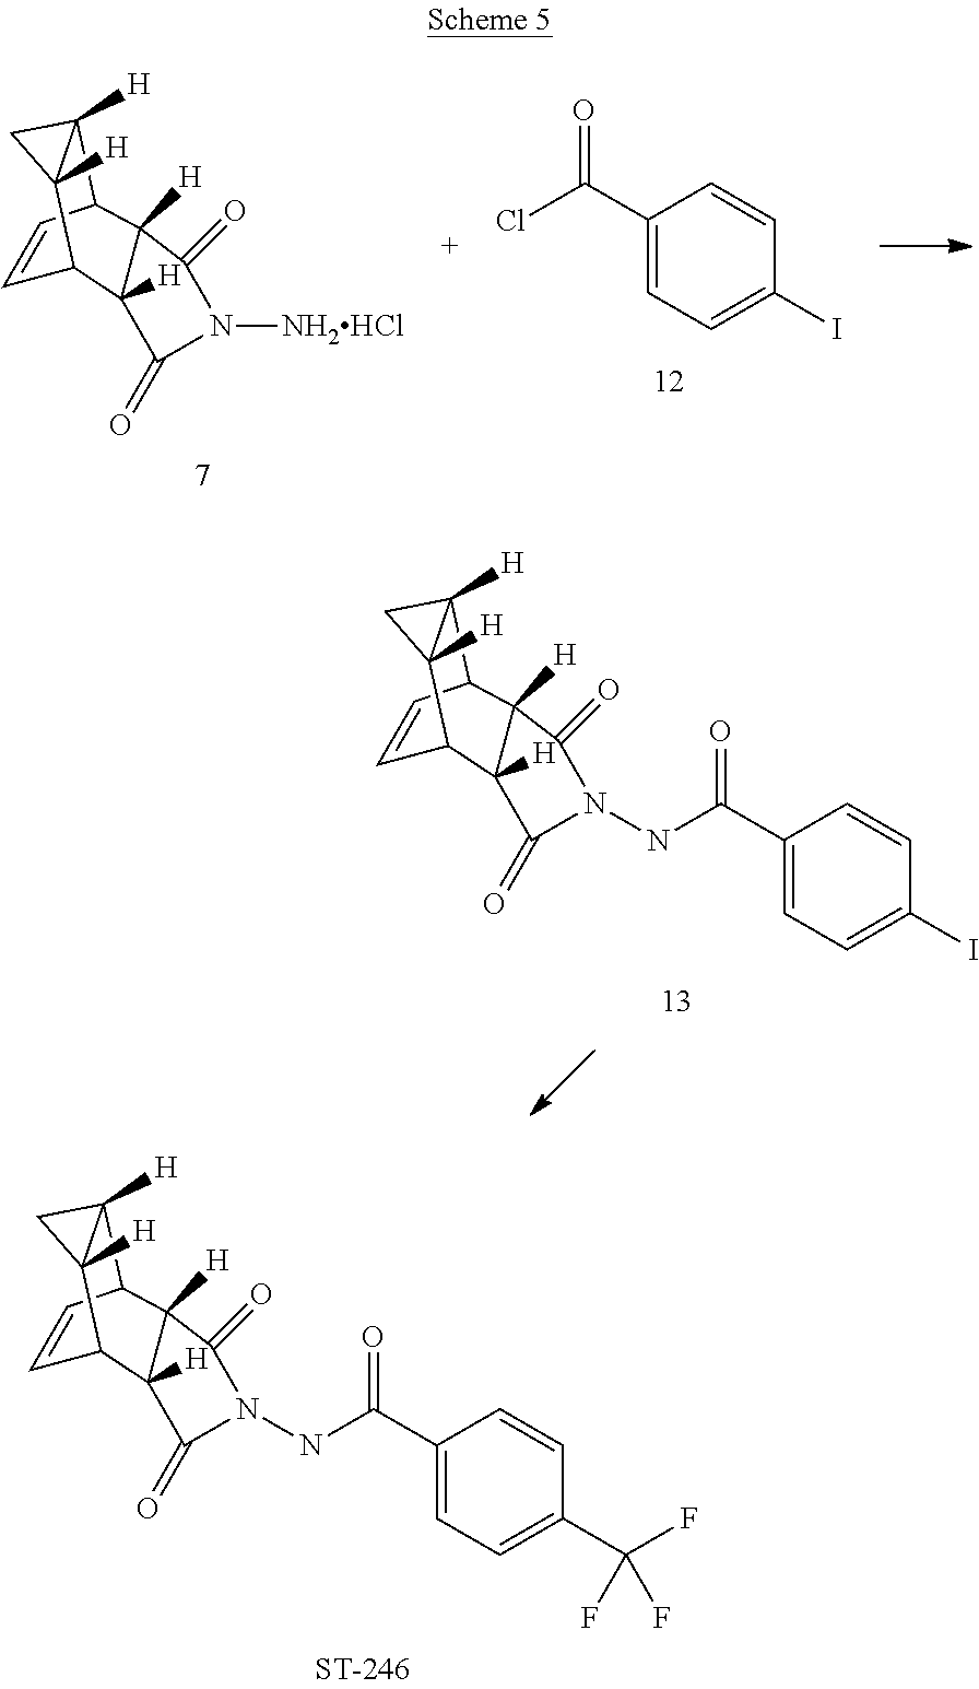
C1(=O)C2([H])C3C=CC(C4([H])CC34[H])C2([H])C(=O)N1NC(C1=CC=C(C(F)(F)F)C=C1)=O.C1(=O)C2([H])C3C=CC(C4([H])CC34[H])C2([H])C(=O)N1NC(C1=CC=C(I)C=C1)=O.C1(C(Cl)=O)=CC=C(I)C=C1.C1(=O)C2([H])C3C=CC(C4([H])CC34[H])C2([H])C(=O)N1[NH2HCl]
